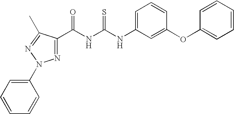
C(NC(NC1=CC=CC(OC2=CC=CC=C2)=C1)=S)(=O)C1=NN(C2=CC=CC=C2)N=C1C
